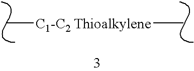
C[C1-C2 Thioalkylene]C
